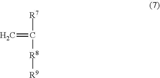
C=C([R7])[R8][R9]
